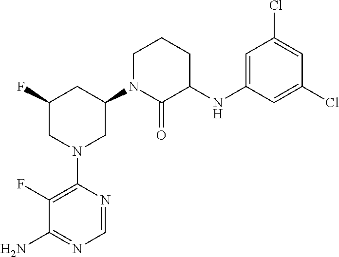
C1(F)=C(N2CC(N3C(=O)C(NC4=CC(Cl)=CC(Cl)=C4)CCC3)CC(F)C2)N=CN=C1N
